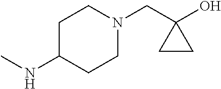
C1C(NC)CCN(CC2(O)CC2)C1
